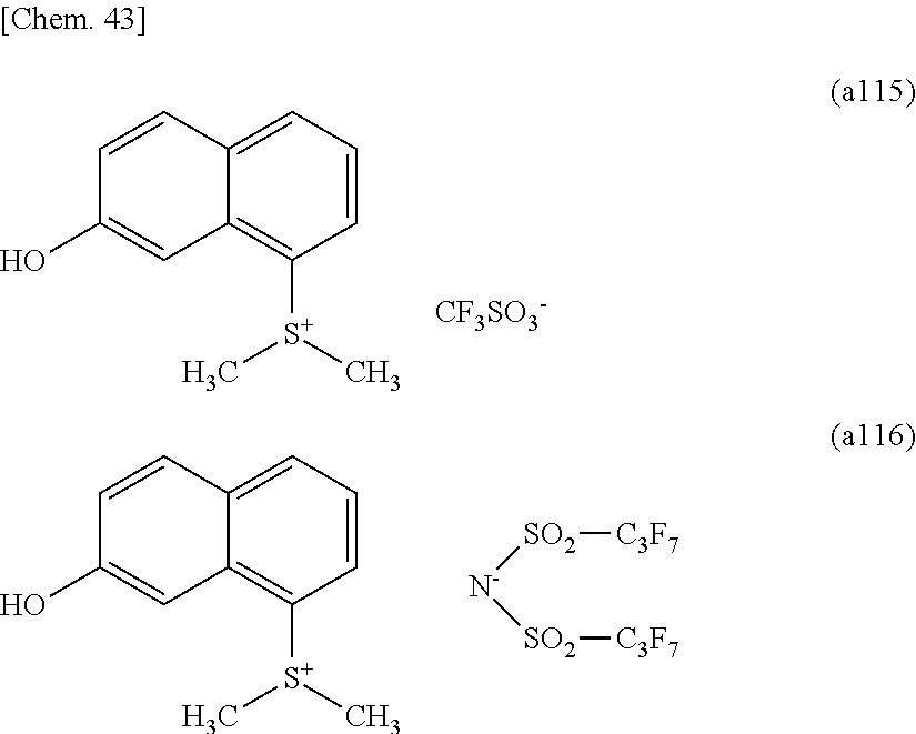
C1=CC2=CC=CC([S+](C)C)=C2C=C1O.[CF3SO3-].[N-]([SO2][C3F7])[SO2][C3F7].C1=CC2=CC=CC([S+](C)C)=C2C=C1O
